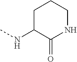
N(C1C(=O)NCCC1)C
